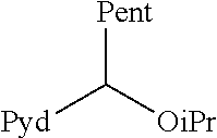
[Pent]C([OiPr])[Pyd]
